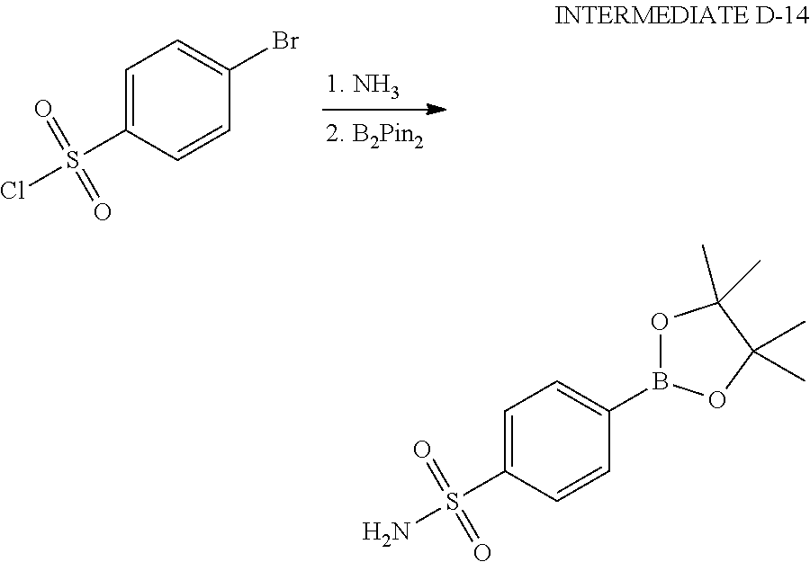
C1=C(S(Cl)(=O)=O)C=CC(Br)=C1.C1=C(S(N)(=O)=O)C=CC(B2OC(C)(C)C(C)(C)O2)=C1
